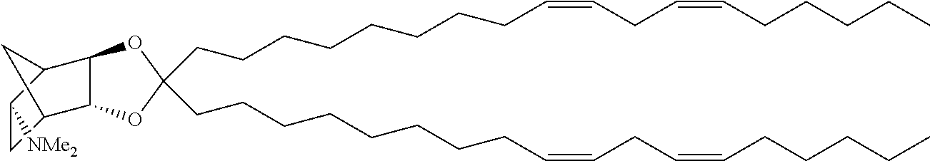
C(CCCCCCCC=CCC=CCCCCC)C1(CCCCCCCCC=CCC=CCCCCC)OC2C(O1)C1C([NMe2])CC2C1
